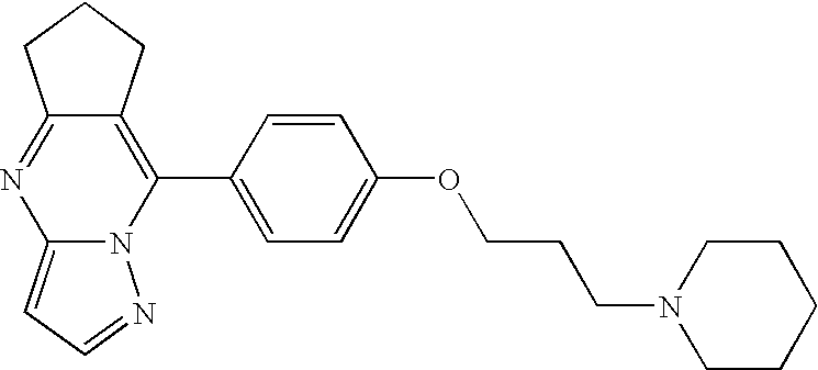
C12=NC3=CC=NN3C(C3=CC=C(OCCCN4CCCCC4)C=C3)=C1CCC2
